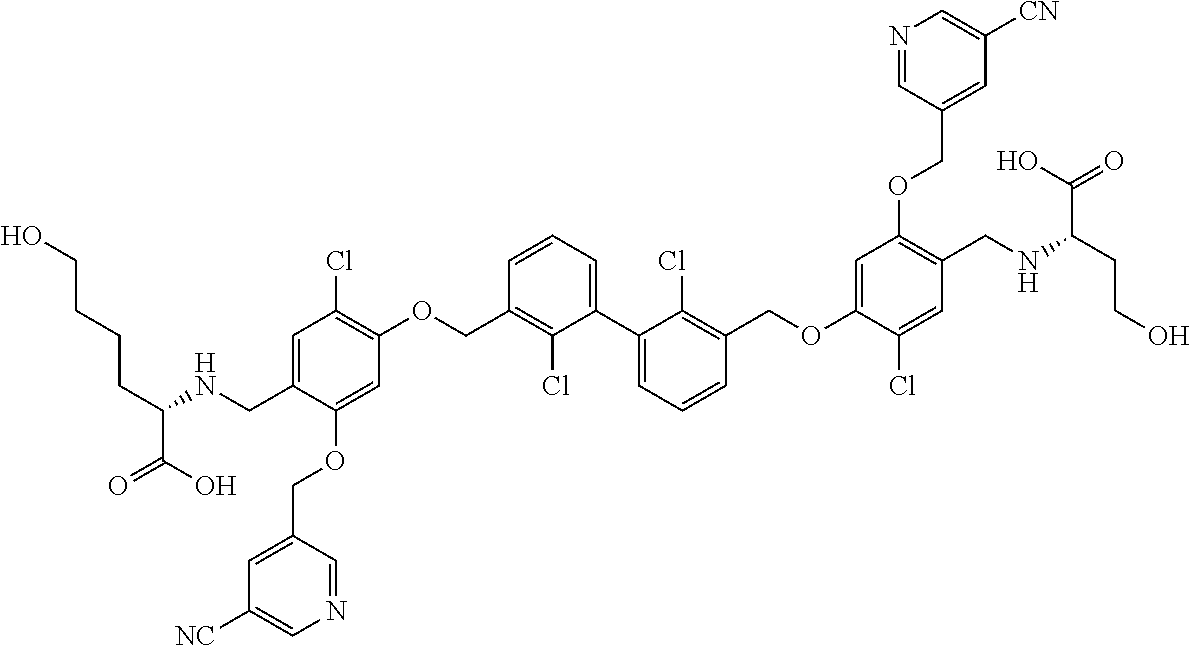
C1=C(CNC(CCCCO)C(O)=O)C(OCC2=CC([NC])=CN=C2)=CC(OCC2=C(Cl)C(C3=CC=CC(COC4=CC(OCC5=CC([CN])=CN=C5)=C(CNC(CCO)C(=O)O)C=C4Cl)=C3Cl)=CC=C2)=C1Cl
